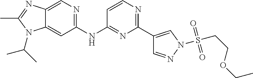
C1(NC2=NC(C3=CN(S(CCOCC)(=O)=O)N=C3)=NC=C2)=NC=C2C(=C1)N(C(C)C)C(C)=N2
